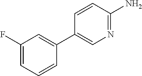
C1(C2=CC(F)=CC=C2)=CN=C(N)C=C1
